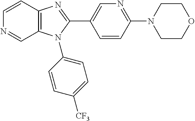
C1=CC2=C(C=N1)N(C1=CC=C([CF3])C=C1)C(C1=CN=C(N3CCOCC3)C=C1)=N2
